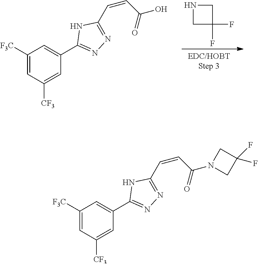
C1([F3C])=CC([CF3])=CC(C2=NN=C(C=CC(O)=O)N2)=C1.C1C(F)(F)CN1.C1([F3C])=CC([CF3])=CC(C2=NN=C(C=CC(N3CC(F)(F)C3)=O)N2)=C1
